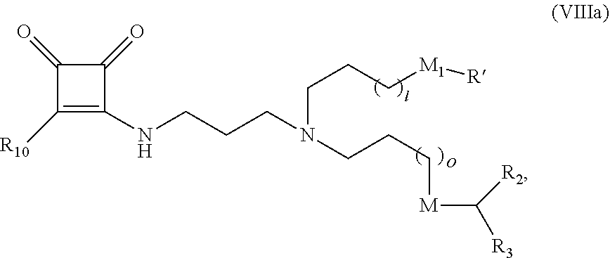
C1(NCCCN(CCC[M]C([R2])[R3])CCC[M1][R])=C([R10])C(=O)C1=O
